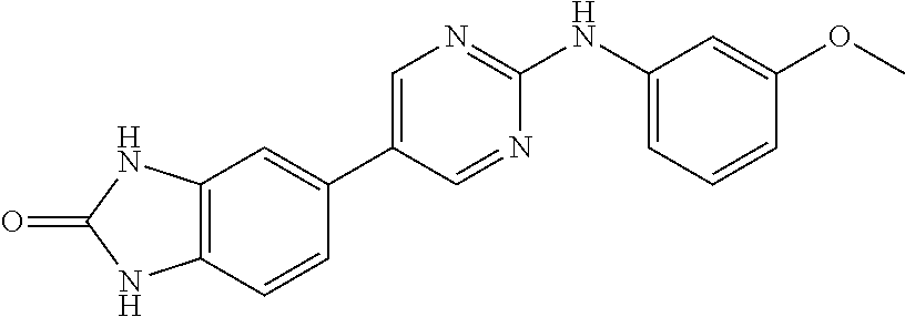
C12=C(C=CC(C3=CN=C(NC4=CC=CC(OC)=C4)N=C3)=C1)NC(=O)N2
